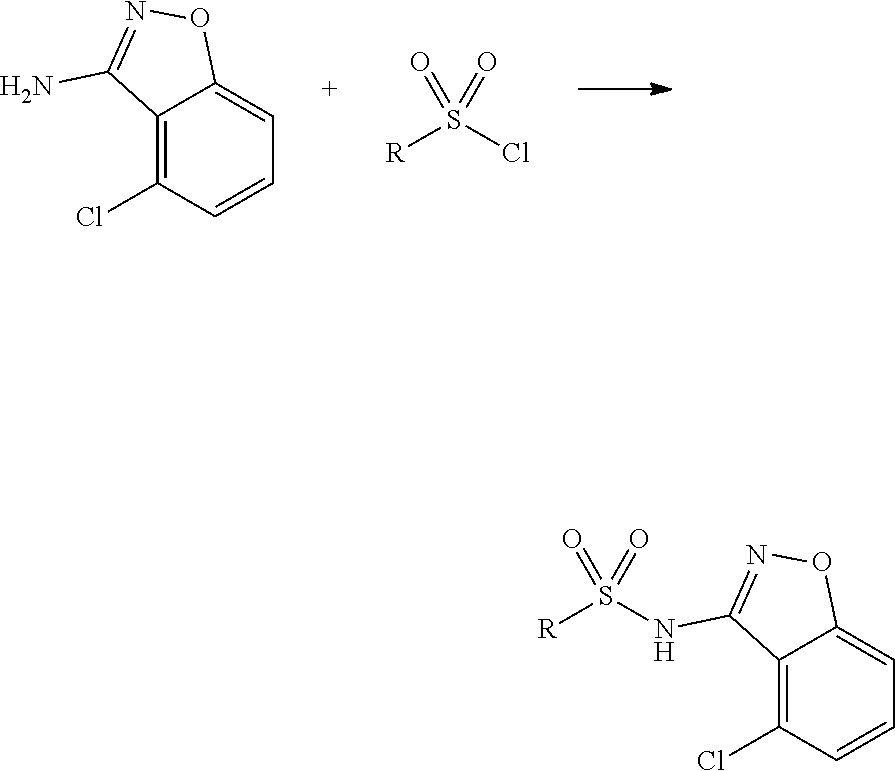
C12=C(Cl)C=CC=C1ON=C2NS([R])(=O)=O.C12=C(Cl)C=CC=C1ON=C2N.[R]S(=O)(Cl)=O
